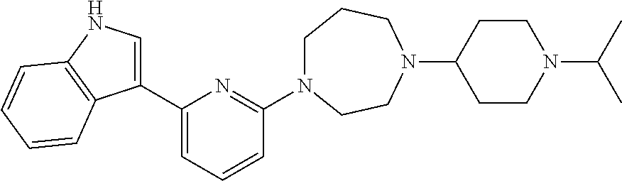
C1N(C2=NC(C3=CNC4=C3C=CC=C4)=CC=C2)CCN(C2CCN(C(C)C)CC2)CC1
